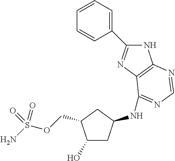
O(S(N)(=O)=O)CC1CC(NC2=NC=NC3=C2N=C(C2=CC=CC=C2)N3)CC1O
